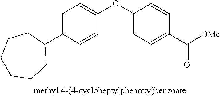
C1=C(C2CCCCCC2)C=CC(OC2=CC=C(C([OMe])=O)C=C2)=C1
